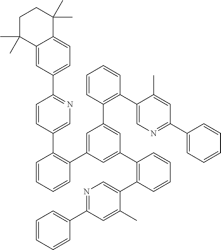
C12=CC(C3=NC=C(C4=C(C5=CC(C6=C(C7=CN=C(C8=CC=CC=C8)C=C7C)C=CC=C6)=CC(C6=C(C7=CN=C(C8=CC=CC=C8)C=C7C)C=CC=C6)=C5)C=CC=C4)C=C3)=CC=C1C(C)(C)CCC2(C)C
